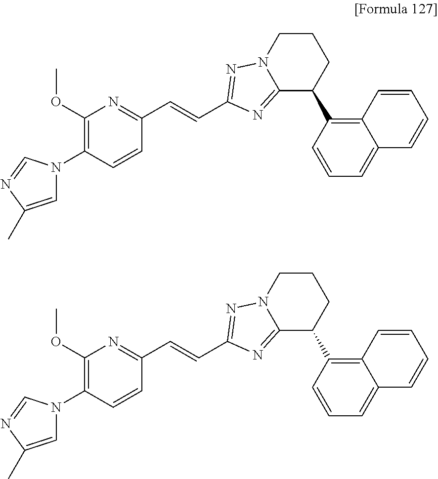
C1(OC)=C(N2C=C(C)N=C2)C=CC(C=CC2=NN3CCCC(C4=C5C(=CC=C4)C=CC=C5)C3=N2)=N1.C1(OC)=C(N2C=C(C)N=C2)C=CC(C=CC2=NN3CCCC(C4=C5C(=CC=C4)C=CC=C5)C3=N2)=N1
